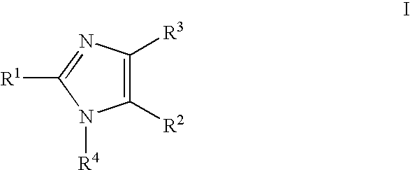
C1([R2])=C([R3])N=C([R1])N1[R4]
